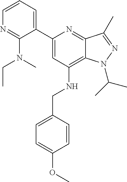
C1=CC=C(C2=CC(NCC3=CC=C(OC)C=C3)=C3C(=N2)C(C)=NN3C(C)C)C(N(CC)C)=N1
